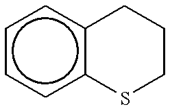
c1ccc2c(c1)CCCS2
